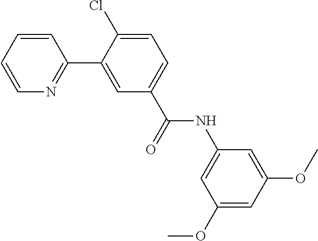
C1=C(OC)C=C(OC)C=C1NC(C1=CC=C(Cl)C(C2=NC=CC=C2)=C1)=O
